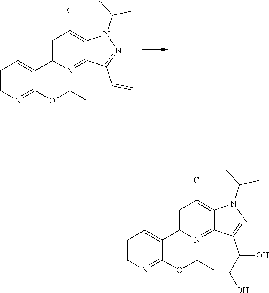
C1=C(C2=CC=CN=C2OCC)N=C2C(=C1Cl)N(C(C)C)N=C2C=C.C1=C(C2=CC=CN=C2OCC)N=C2C(=C1Cl)N(C(C)C)N=C2C(O)CO
